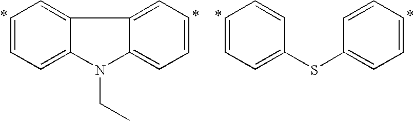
C(N1C2=CC=CC=C2C2=CC=CC=C12)C.S(C1=CC=CC=C1)C1=CC=CC=C1
